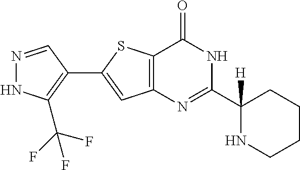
N1=CC(C2=CC3=C(S2)C(=O)NC(C2([H])NCCCC2)=N3)=C(C(F)(F)F)N1
